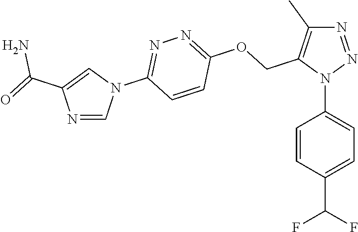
N1=NN(C2=CC=C(C(F)F)C=C2)C(COC2=NN=C(N3C=C(C(=O)N)N=C3)C=C2)=C1C
